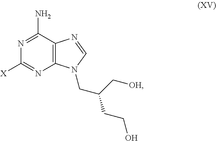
C12=C(C(N)=NC([X])=N1)N=CN2CC(C[OH])CCO
